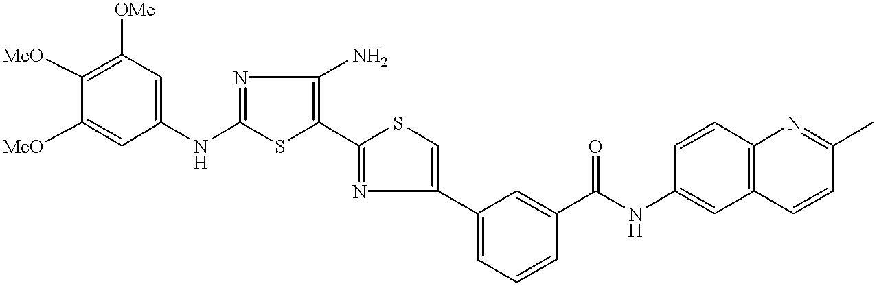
C1(NC2=NC(N)=C(C3=NC(C4=CC=CC(C(NC5=CC6=C(C=C5)N=C(C)C=C6)=O)=C4)=CS3)S2)=CC([OMe])=C([MeO])C([MeO])=C1
